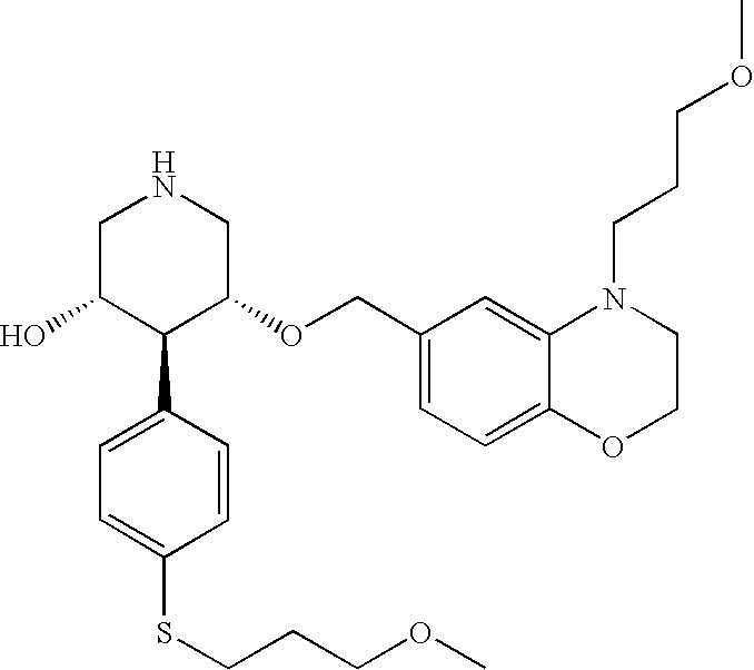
OC1C(C2=CC=C(SCCCOC)C=C2)C(OCC2=CC=C3C(=C2)N(CCCOC)CCO3)CNC1
